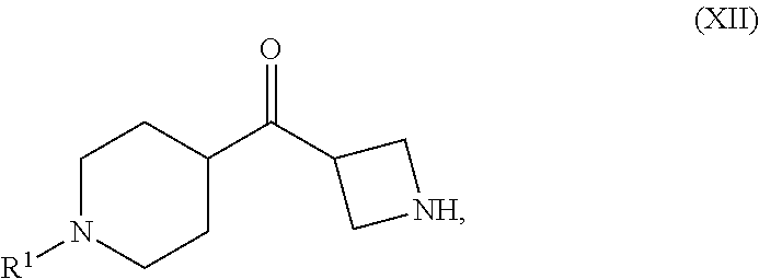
C1N([R1])CCC(C(C2C[NH]C2)=O)C1
